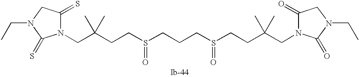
C(C(CCS(CCCS(CCC(CN1C(=O)CN(CC)C1=O)(C)C)=O)=O)(C)C)N1C(=S)CN(CC)C1=S
